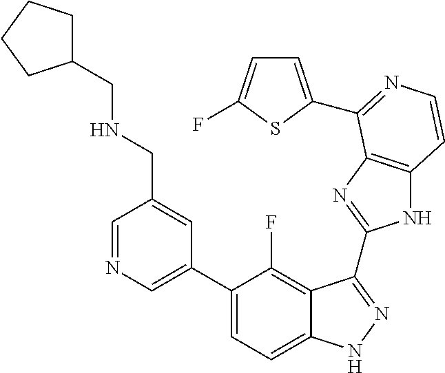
C1=C(C2=CC=C3C(=C2F)C(C2=NC4=C(N2)C=CN=C4C2=CC=C(F)S2)=NN3)C=C(CNCC2CCCC2)C=N1
